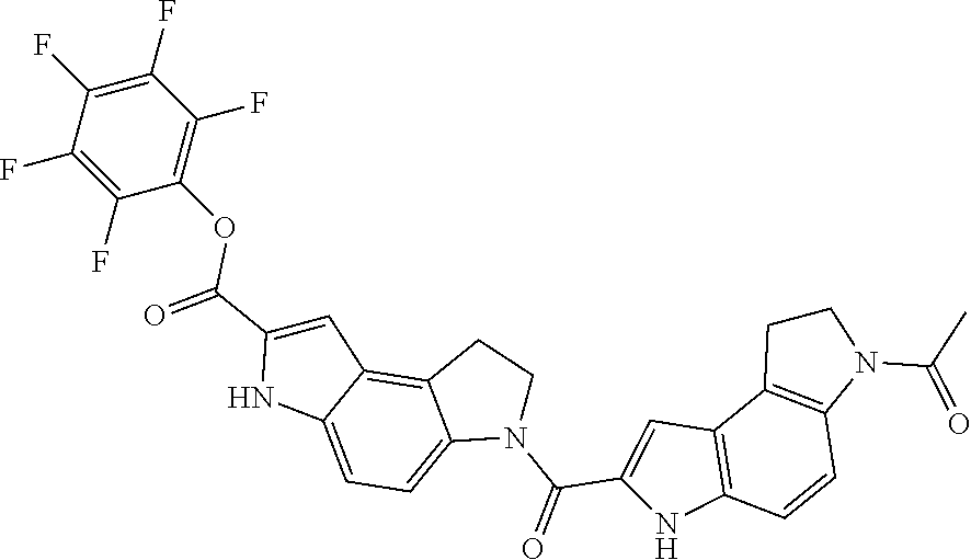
C1C2=C(N(C(=O)C)C1)C=CC1=C2C=C(C(N2CCC3=C4C=C(C(=O)OC5=C(F)C(F)=C(F)C(F)=C5F)NC4=CC=C23)=O)N1
